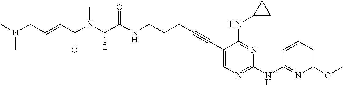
C(NCCCC#CC1=CN=C(NC2=NC(OC)=CC=C2)N=C1NC1CC1)(=O)C(N(C)C(C=CCN(C)C)=O)C
